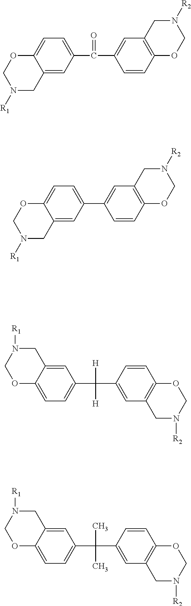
N1([R1])CC2=CC(C(=O)C3=CC4=C(C=C3)OCN([R2])C4)=CC=C2OC1.N1([R1])CC2=CC(C3=CC4=C(C=C3)OCN([R2])C4)=CC=C2OC1.N1([R1])CC2=CC(C([H])(C3=CC4=C(C=C3)OCN([R2])C4)[H])=CC=C2OC1.N1([R1])CC2=CC(C(C)(C3=CC4=C(C=C3)OCN([R2])C4)C)=CC=C2OC1
